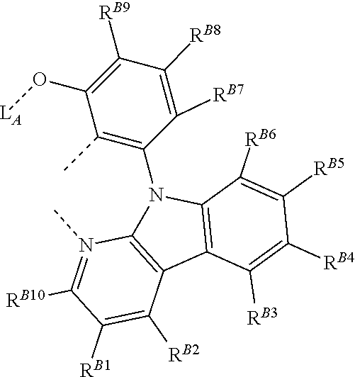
N1(C)=C([RB10])C([RB1])=C([RB2])C2=C1N(C1=C(C)C(O[LA])=C([RB9])C([RB8])=C1[RB7])C1=C2C([RB3])=C([RB4])C([RB5])=C1[RB6]
